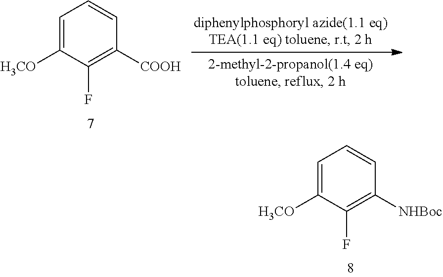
C1=C([H3CO])C(F)=C([COOH])C=C1.C1=C([H3CO])C(F)=C([NHBoc])C=C1
